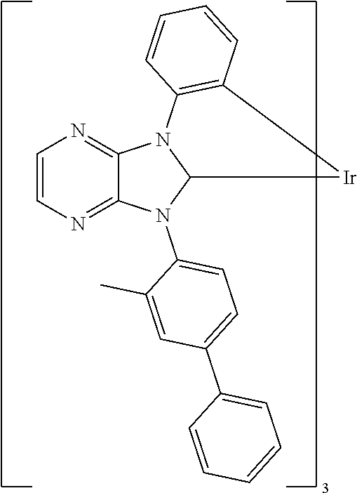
C1=CN=C2C(=N1)N1C(N2C2=CC=C(C3=CC=CC=C3)C=C2C)[Ir]C2=C1C=CC=C2
